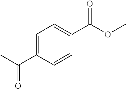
C1=C(C(C)=O)C=CC(C(OC)=O)=C1
